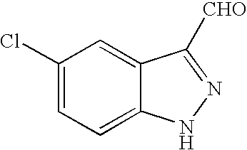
C1(Cl)=CC=C2C(=C1)C([CHO])=NN2
